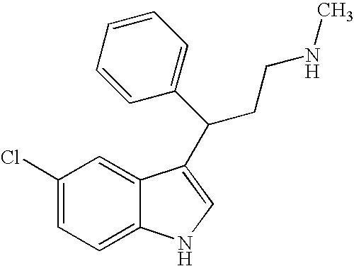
C1(Cl)=CC=C2C(=C1)C(C(C1=CC=CC=C1)CCNC)=CN2
